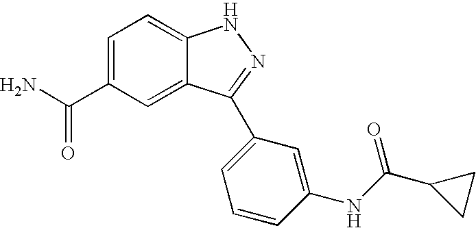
C(C1=CC=C2C(=C1)C(C1=CC=CC(NC(C3CC3)=O)=C1)=NN2)(N)=O
